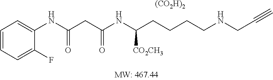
C1=CC=C(F)C(NC(CC(NC(CCCCNCC#C)[CO2CH3])=O)=O)=C1.[(CO2H)2]
